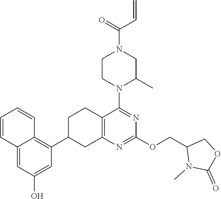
C1=C(O)C=C2C(=C1C1CC3=C(CC1)C(N1C(C)CN(C(=O)C=C)CC1)=NC(OCC1N(C)C(=O)OC1)=N3)C=CC=C2
